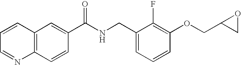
C12=C(C=C(C(NCC3=CC=CC(OCC4CO4)=C3F)=O)C=C1)C=CC=N2
